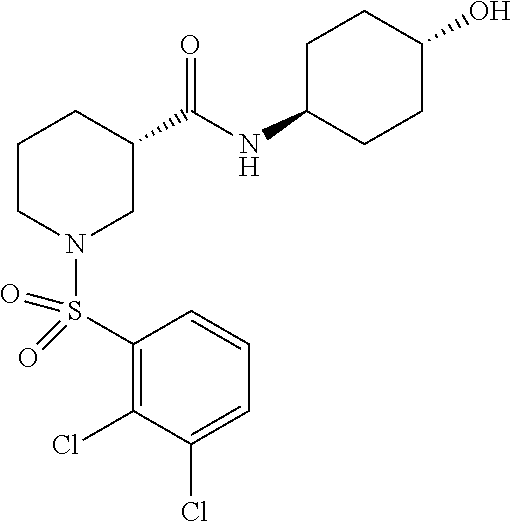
S(N1CC(C(NC2CCC(O)CC2)=O)CCC1)(C1=C(Cl)C(Cl)=CC=C1)(=O)=O
